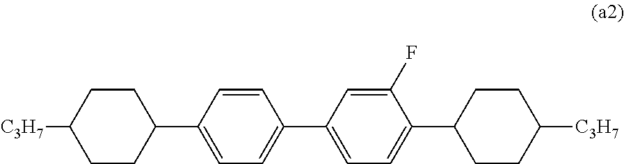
[C3H7]C1CCC(C2=CC=C(C3=CC=C(C4CCC([C3H7])CC4)C(F)=C3)C=C2)CC1
